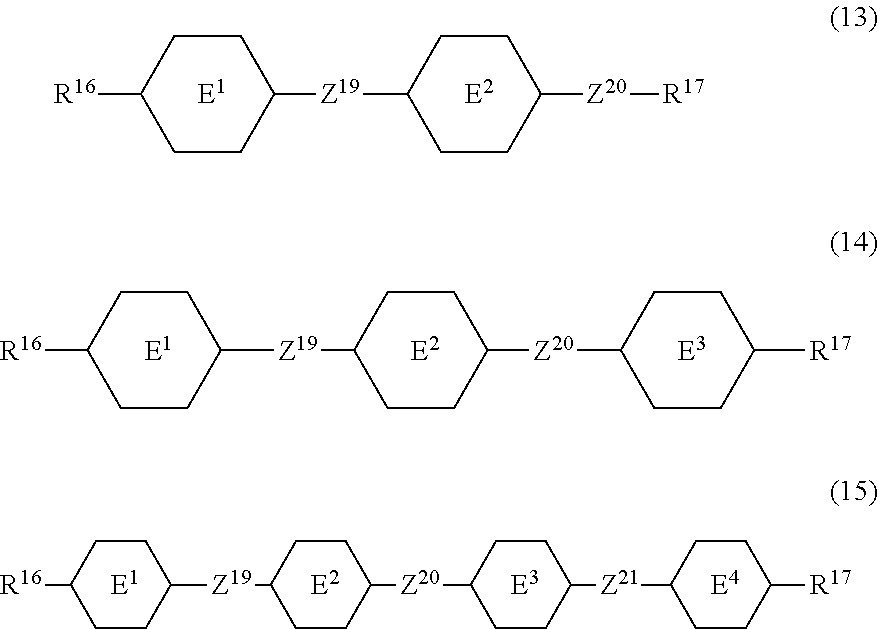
C1CC([R16])CCC1[Z19]C1CCC([Z20][R17])CC1.[E1].[E2].C1CC([R16])CCC1[Z19]C1CCC([Z20]C2CCC([R17])CC2)CC1.[E1].[E2].[E3].C1CC([R16])CCC1[Z19]C1CCC([Z20]C2CCC([Z21]C3CCC([R17])CC3)CC2)CC1.[E1].[E2].[E3].[E4]
